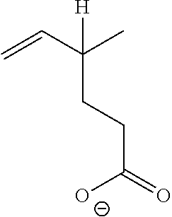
C=CC(C)([H])CCC(=O)[O-]
